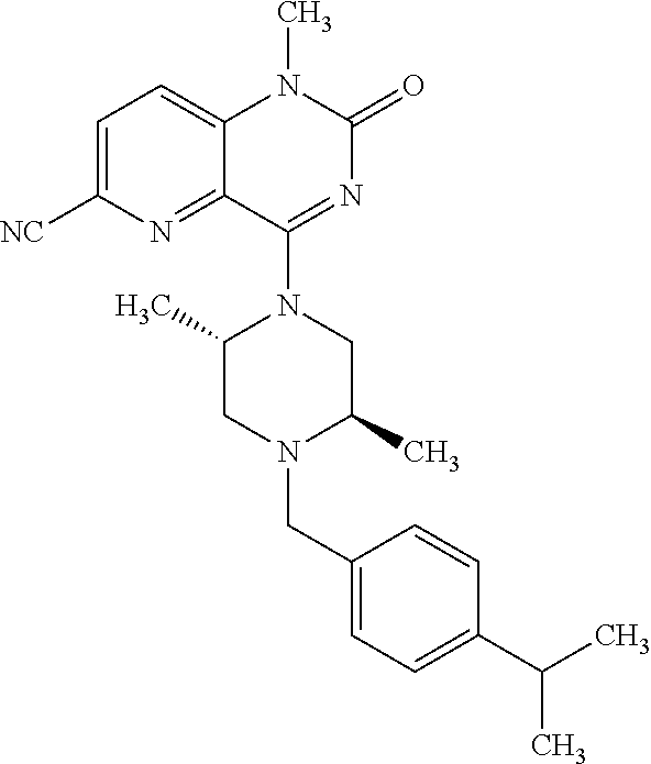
C1=C([NC])N=C2C(=C1)N(C)C(=O)N=C2N1C(C)CN(CC2=CC=C(C(C)C)C=C2)C(C)C1
